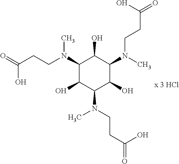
C1(N(CCC(=O)O)C)C(O)C(N(CCC(=O)O)C)C(O)C(N(CCC(=O)O)C)C1O
